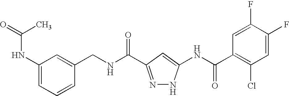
C1(CNC(=O)C2=NNC(NC(C3=C(Cl)C=C(F)C(F)=C3)=O)=C2)=CC(NC(C)=O)=CC=C1
